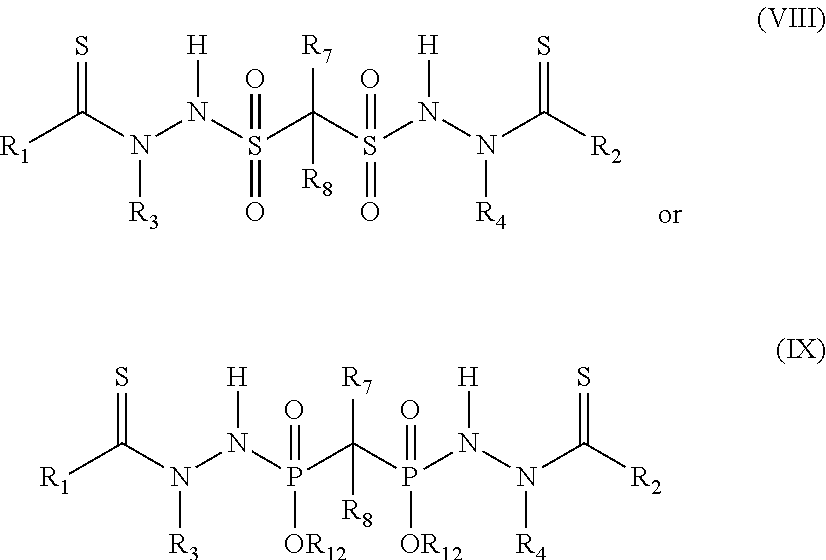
[R1]C(N(N(S(C(S(N(N(C([R2])=S)[R4])[H])(=O)=O)([R7])[R8])(=O)=O)[H])[R3])=S.[R1]C(N(N(P(C(P(N(N(C([R2])=S)[R4])[H])([OR12])=O)([R7])[R8])(=O)[OR12])[H])[R3])=S
